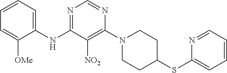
N1=C(NC2=CC=CC=C2[OMe])C([NO2])=C(N2CCC(SC3=CC=CC=N3)CC2)N=C1
